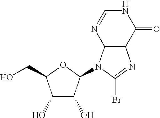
C1=NC2=C(C(=O)N1)N=C(Br)N2C1C(O)C(O)C(CO)O1
